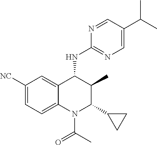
C1([NC])=CC=C2C(=C1)C(NC1=NC=C(C(C)C)C=N1)C(C)C(C1CC1)N2C(=O)C
